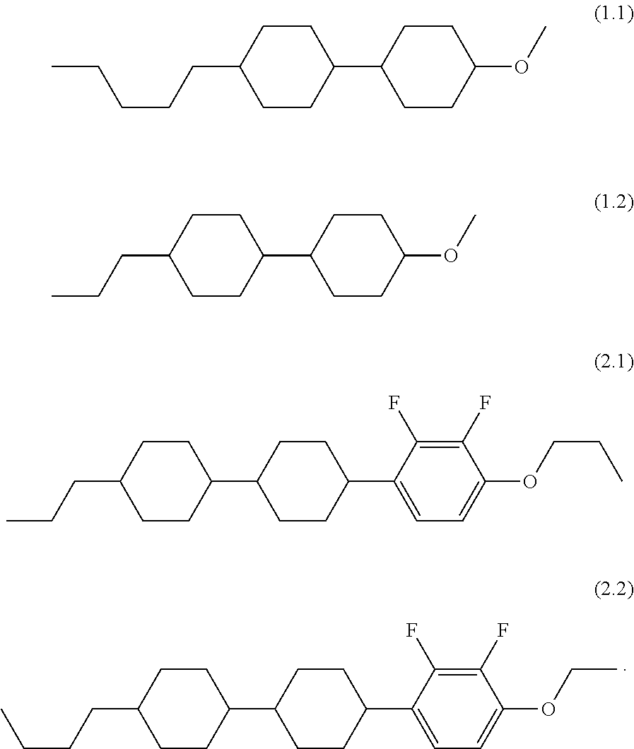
C(CC1CCC(C2CCC(C3=CC=C(OCC)C(F)=C3F)CC2)CC1)CC.CCCCCC1CCC(C2CCC(OC)CC2)CC1.CCCC1CCC(C2CCC(OC)CC2)CC1.CCCC1CCC(C2CCC(C3=CC=C(OCCC)C(F)=C3F)CC2)CC1
